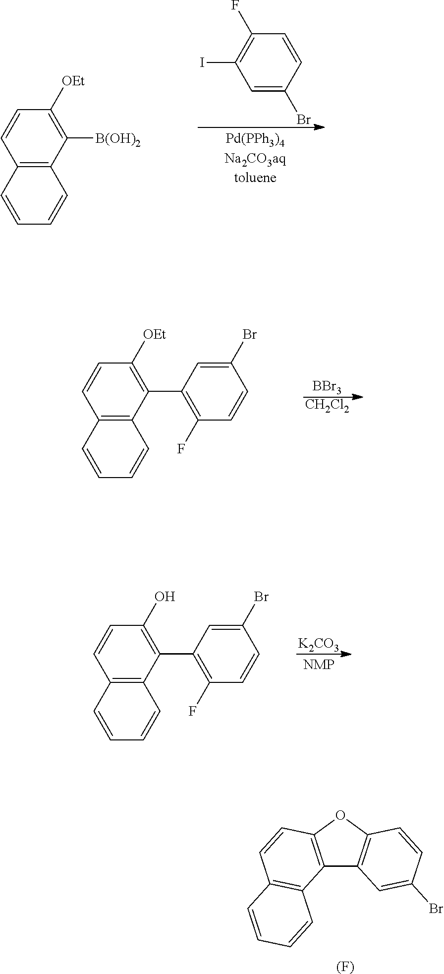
C12=C(OC3=C1C=C(Br)C=C3)C=CC1=C2C=CC=C1.[(F)].C12=C(C([B(OH)2])=C([OEt])C=C1)C=CC=C2.C1=C(Br)C=CC(F)=C1I.[BBr3].[CH2Cl2].C12=C(C(C3=C(F)C=CC(Br)=C3)=C([OEt])C=C1)C=CC=C2.[K2CO3].C12=C(C(C3=C(F)C=CC(Br)=C3)=C(O)C=C1)C=CC=C2
